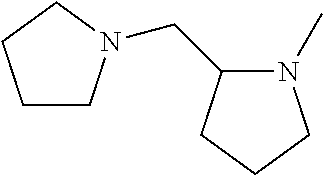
C1CN(CC2N(C)CCC2)CC1
